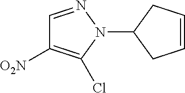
C1=NN(C2CC=CC2)C(Cl)=C1[O2N]
